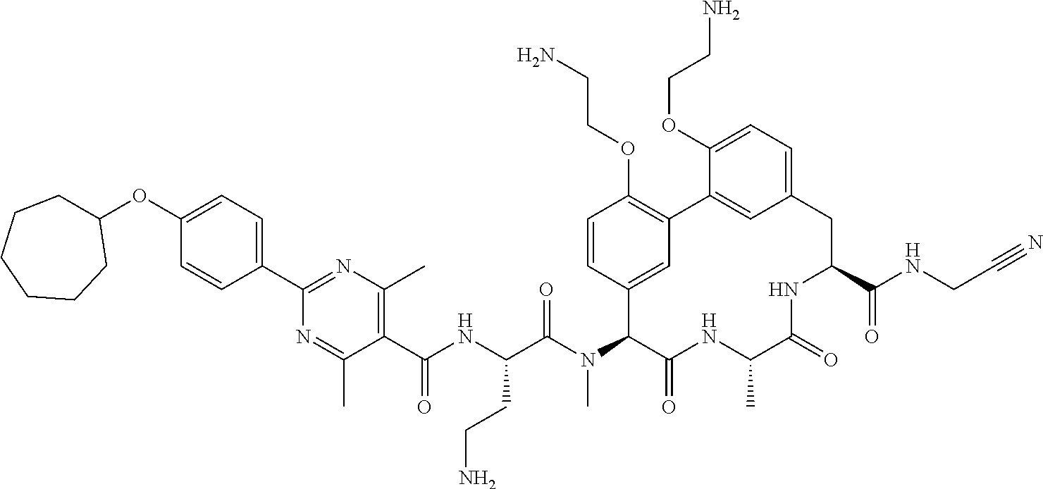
C1(OC2=CC=C(C3=NC(C)=C(C(NC(C(N(C4C5=CC(=C(OCCN)C=C5)C5=CC(=CC=C5OCCN)CC(C(NCC#N)=O)NC(=O)C(C)NC4=O)C)=O)CCN)=O)C(C)=N3)C=C2)CCCCCC1
